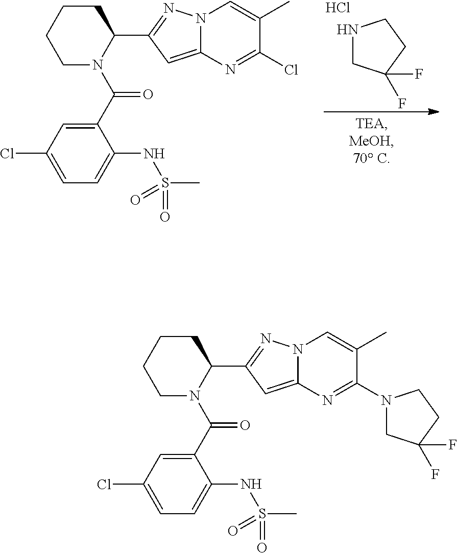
N1CC(F)(F)CC1.Cl.C1CCCN(C(C2=CC(Cl)=CC=C2NS(C)(=O)=O)=O)C1C1=NN2C(=C1)N=C(Cl)C(C)=C2.C1CCCN(C(C2=CC(Cl)=CC=C2NS(C)(=O)=O)=O)C1C1=NN2C(=C1)N=C(N1CC(F)(F)CC1)C(C)=C2
